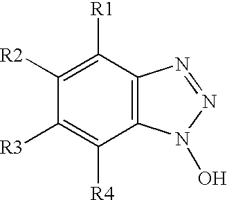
C1([R2])=C([R1])C2=C(C([R4])=C1[R3])N(O)N=N2
